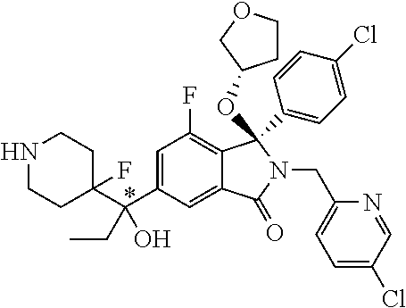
C1(C(C2=CC(F)=C3C(=C2)C(=O)N(CC2=CC=C(Cl)C=N2)C3(OC2CCOC2)C2=CC=C(Cl)C=C2)(CC)O)(F)CCNCC1
